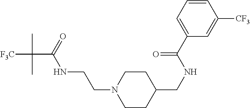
[F3C]C(C(=O)NCCN1CCC(CNC(C2=CC=CC([CF3])=C2)=O)CC1)(C)C
